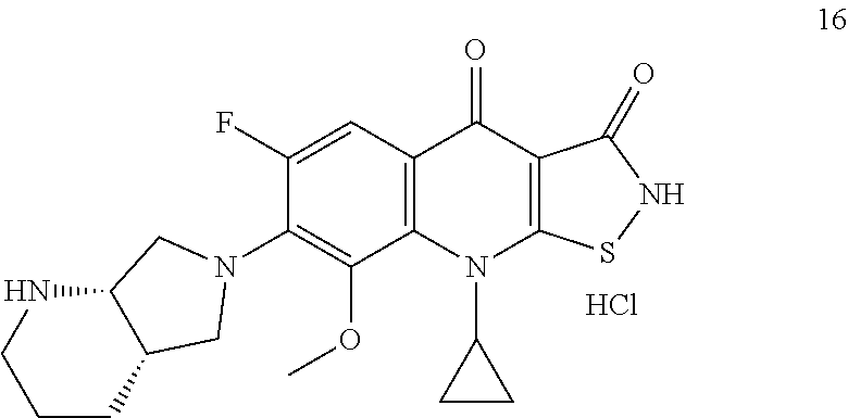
Cl.C1(F)=CC2=C(C(OC)=C1N1CC3C(NCCC3)C1)N(C1CC1)C1=C(C2=O)C(=O)NS1
